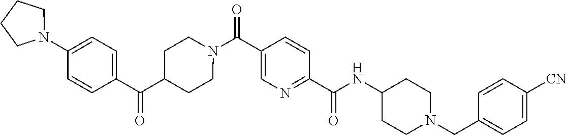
N(C(C1=NC=C(C(=O)N2CCC(C(C3=CC=C(N4CCCC4)C=C3)=O)CC2)C=C1)=O)C1CCN(CC2=CC=C([CN])C=C2)CC1
